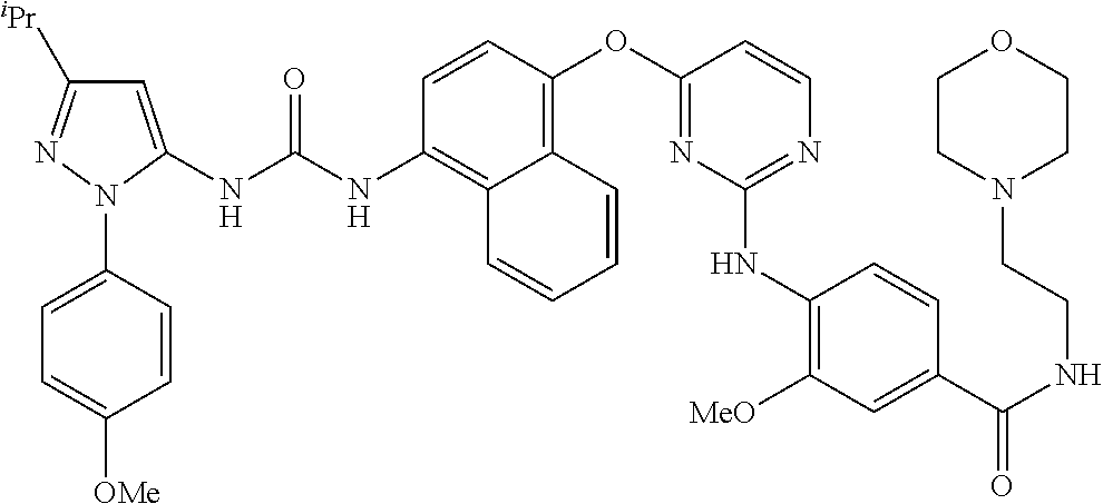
C1=CC(OC2=NC(NC3=C([MeO])C=C(C(NCCN4CCOCC4)=O)C=C3)=NC=C2)=C2C(=C1NC(NC1=CC([iPr])=NN1C1=CC=C([OMe])C=C1)=O)C=CC=C2
